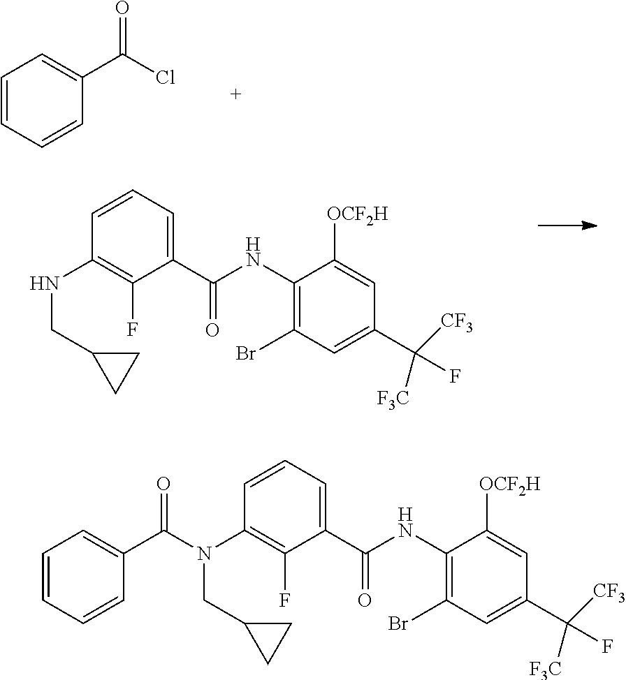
C1(C(NC2=C(Br)C=C(C([CF3])(F)[F3C])C=C2[OCF2H])=O)=CC=CC(N(CC2CC2)C(C2=CC=CC=C2)=O)=C1F.C1=CC=CC(C(Cl)=O)=C1.C1(C(NC2=C(Br)C=C(C([CF3])(F)[F3C])C=C2[OCF2H])=O)=CC=CC(NCC2CC2)=C1F
